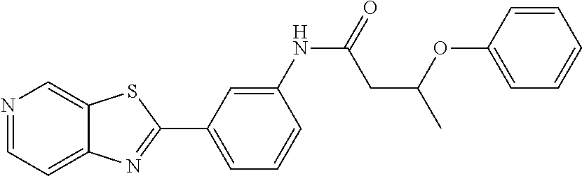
C1=C(NC(=O)CC(C)OC2=CC=CC=C2)C=CC=C1C1=NC2=CC=NC=C2S1
